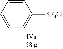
C1=CC=CC=C1[SF4Cl]
